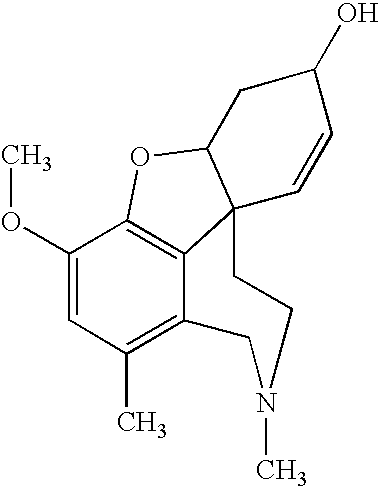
C12=C3C(OC)=CC(C)=C1CN(C)CCC21C(O3)CC(O)C=C1
